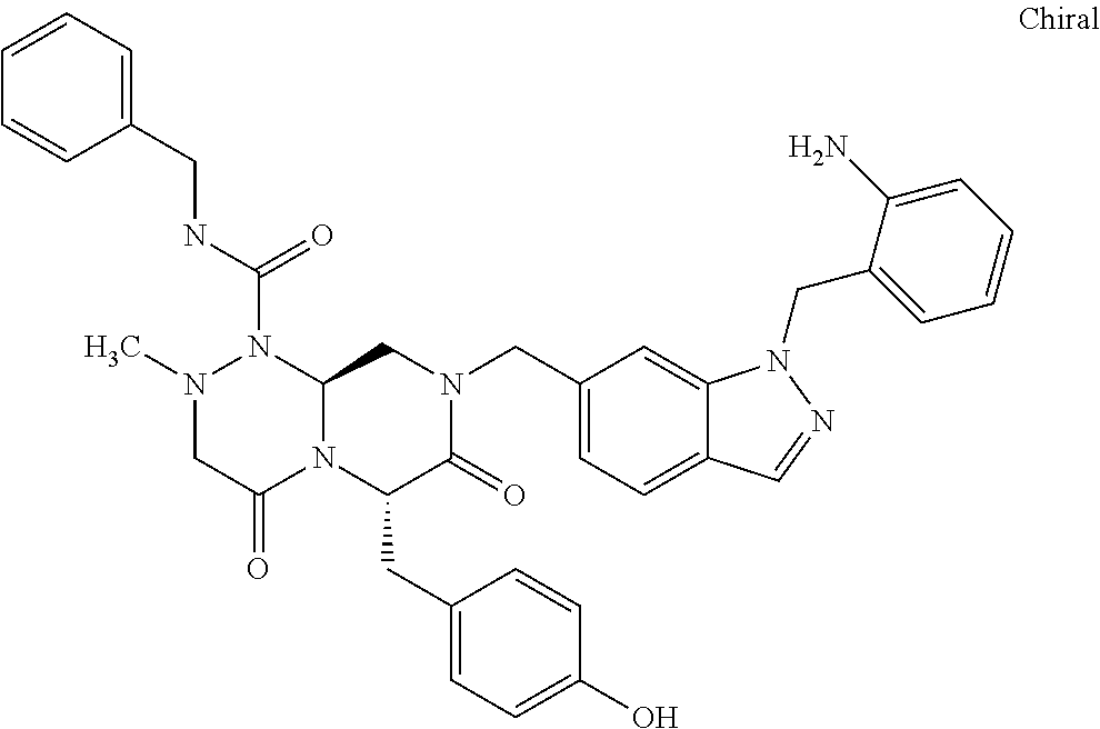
N(C(=O)N1N(C)CC(=O)N2C1CN(CC1=CC=C3C(=C1)N(CC1=CC=CC=C1N)N=C3)C(=O)C2CC1=CC=C(O)C=C1)CC1=CC=CC=C1
